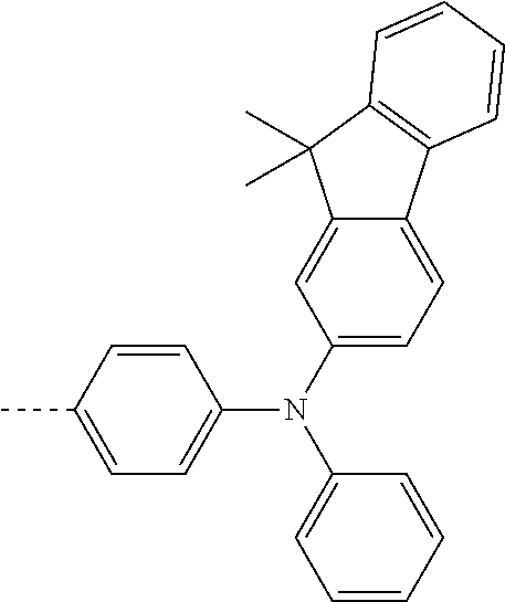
C1=C(C)C=CC(N(C2=CC=CC=C2)C2=CC=C3C(=C2)C(C)(C)C2=C3C=CC=C2)=C1
